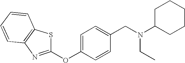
O(C1=CC=C(CN(C2CCCCC2)CC)C=C1)C1=NC2=C(S1)C=CC=C2
